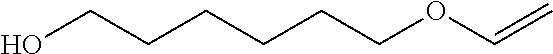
OCCCCCCOC=C
